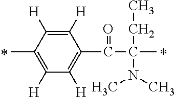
CC1=C([H])C([H])=C(C(C(C)(CC)N(C)C)=O)C([H])=C1[H]
